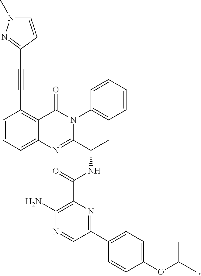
C1=CC=C2C(=C1C#CC1=NN(C)C=C1)C(=O)N(C1=CC=CC=C1)C(C(C)NC(=O)C1=C(N)N=CC(C3=CC=C(OC(C)C)C=C3)=N1)=N2
